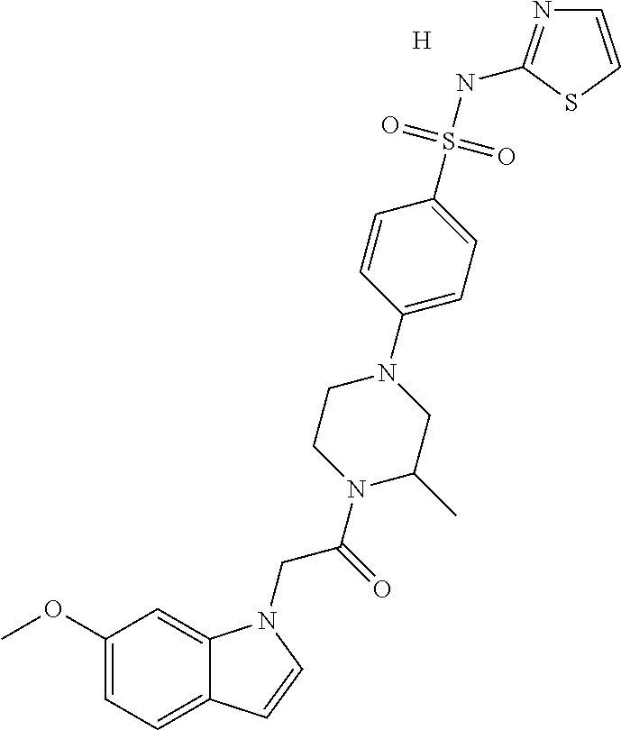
[H].C1(OC)=CC=C2C(=C1)N(CC(N1CCN(C3=CC=C(S(NC4=NC=CS4)(=O)=O)C=C3)CC1C)=O)C=C2
